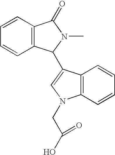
C12=C(C=CC=C1)C(=O)N(C)C2C1=CN(CC(O)=O)C2=C1C=CC=C2
